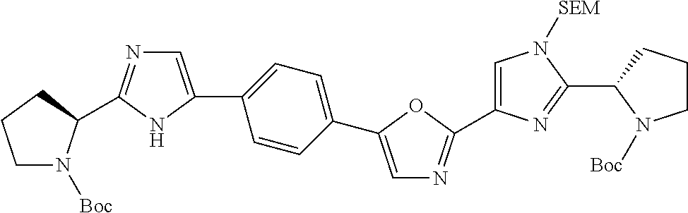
C1=CC(C2=CN=C(C3=CN([SEM])C(C4N([Boc])CCC4)=N3)O2)=CC=C1C1=CN=C(C2N([Boc])CCC2)N1
